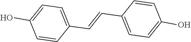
C1=CC(C=CC2=CC=C(O)C=C2)=CC=C1O
